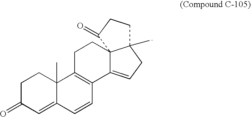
C1C(=O)C=C2C(C)(C1)C1=C(C=C2)C2=CCC3(C)C2(CC1)C(=O)CC3
